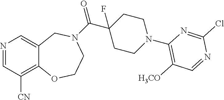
N1=CC([CN])=C2C(=C1)CN(C(C1(F)CCN(C3=C([H3CO])C=NC(Cl)=N3)CC1)=O)CCO2
